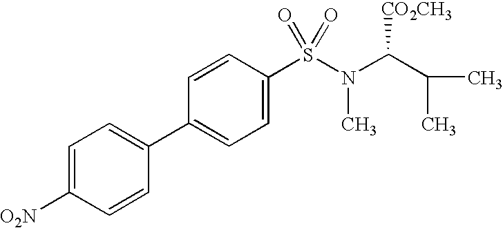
C1(C2=CC=C(S(=O)(=O)N(C(C(C)C)[CO2CH3])C)C=C2)=CC=C([O2N])C=C1
